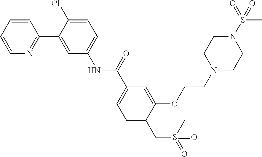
C1=CC=CN=C1C1=CC(NC(C2=CC=C(CS(=O)(C)=O)C(OCCN3CCN(S(=O)(C)=O)CC3)=C2)=O)=CC=C1Cl
